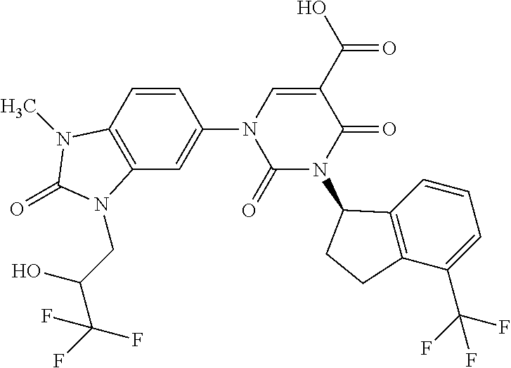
C1=CC2=C(C=C1N1C(=O)N(C3C4=C(C(C(F)(F)F)=CC=C4)CC3)C(=O)C(C(=O)O)=C1)N(CC(C(F)(F)F)O)C(=O)N2C
